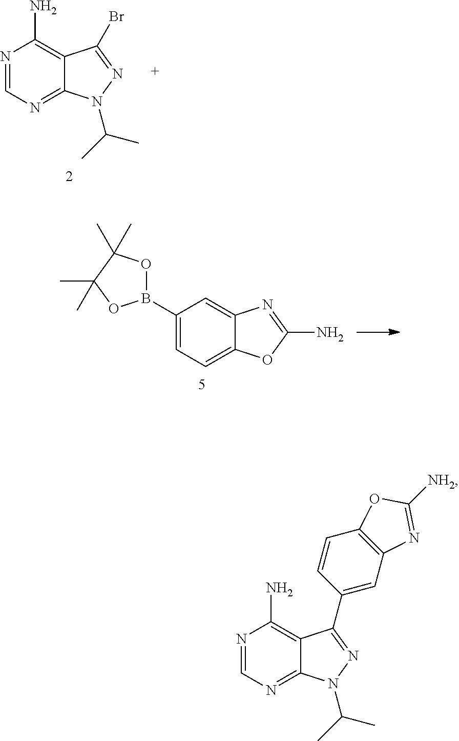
N1=CN=C2C(=C1N)C(Br)=NN2C(C)C.C1(B2OC(C)(C)C(C)(C)O2)=CC=C2C(=C1)N=C(N)O2.N1=CN=C2C(=C1N)C(C1=CC3=C(C=C1)OC([NH2])=N3)=NN2C(C)C
